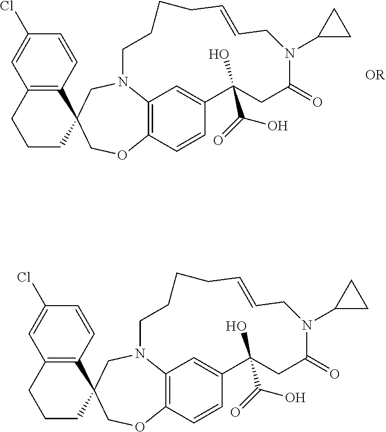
C1(Cl)=CC2=C(C=C1)C1(CCC2)COC2=C3N(C1)CCCCC=CCN(C1CC1)C(=O)CC(O)(C(=O)O)C(=C3)C=C2.C1(Cl)=CC2=C(C=C1)C1(CCC2)COC2=C3N(C1)CCCCC=CCN(C1CC1)C(=O)CC(O)(C(=O)O)C(=C3)C=C2
